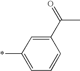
C1=C(C(=O)C)C=CC=C1*
